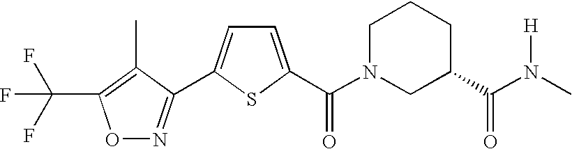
O1N=C(C2=CC=C(C(N3CC(C(N(C)[H])=O)CCC3)=O)S2)C(C)=C1C(F)(F)F
